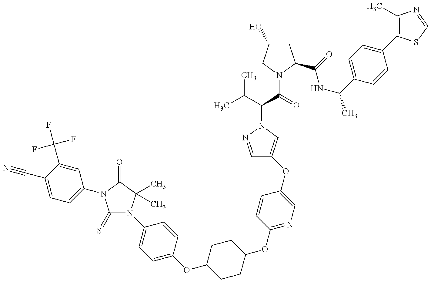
C1=C(C#N)C(C(F)(F)F)=CC(N2C(=S)N(C3=CC=C(OC4CCC(OC5=NC=C(OC6=CN(C(C(C)C)C(=O)N7CC(O)CC7C(NC(C7=CC=C(C8=C(C)N=CS8)C=C7)C)=O)N=C6)C=C5)CC4)C=C3)C(C)(C)C2=O)=C1
